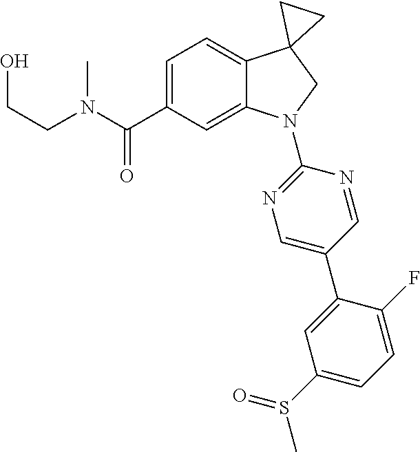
N(C(C1=CC=C2C(=C1)N(C1=NC=C(C3=CC(S(C)=O)=CC=C3F)C=N1)CC21CC1)=O)(C)CCO
